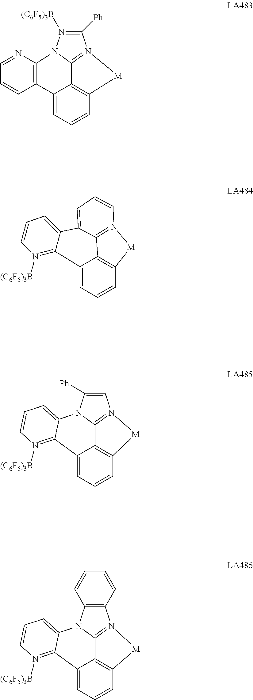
C1([Ph])=N([(C6F5)3B])N2C3=C(C=CC=N3)C3=CC=CC4=C3C2=N1[M]4.C12=C3C=CC=C1C1=N([(C6F5)3B])C=CC=C1C1=CC=CN(=C21)[M]3.C1=C([Ph])N2C3=N1[M]C1=C3C(=CC=C1)C1=N([(C6F5)3B])C=CC=C21.C12=C(N3C4=N1[M]C1=C4C(=CC=C1)C1=N([(C6F5)3B])C=CC=C31)C=CC=C2
